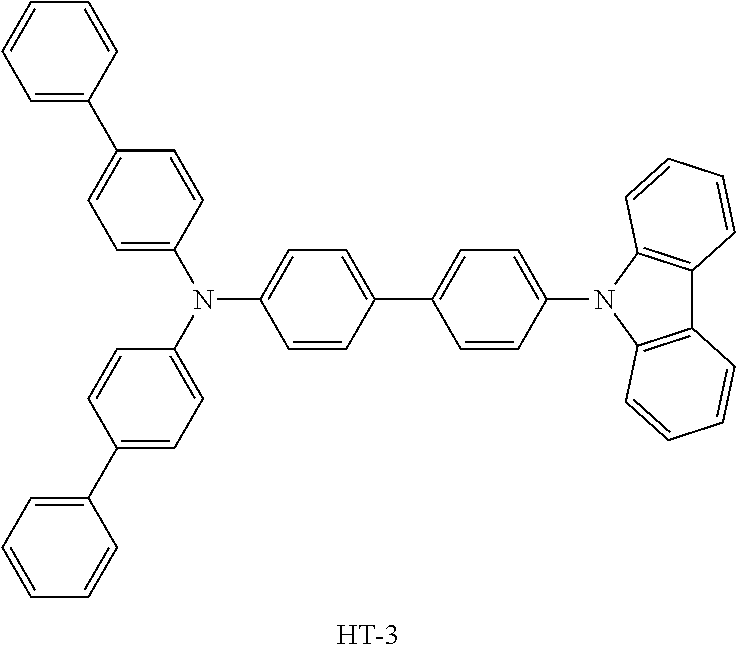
C1=CC=C(C2=CC=C(N(C3=CC=C(C4=CC=CC=C4)C=C3)C3=CC=C(C4=CC=C(N5C6=C(C7=C5C=CC=C7)C=CC=C6)C=C4)C=C3)C=C2)C=C1.[H]
